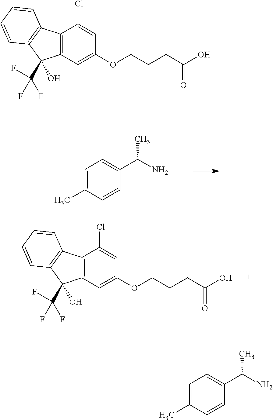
C12=C(C=C(OCCCC(=O)O)C=C1Cl)C(C(F)(F)F)(O)C1=C2C=CC=C1.C1=C(C)C=CC(C(N)C)=C1.C12=C(C=C(OCCCC(=O)O)C=C1Cl)C(C(F)(F)F)(O)C1=C2C=CC=C1.C1=C(C)C=CC(C(N)C)=C1
